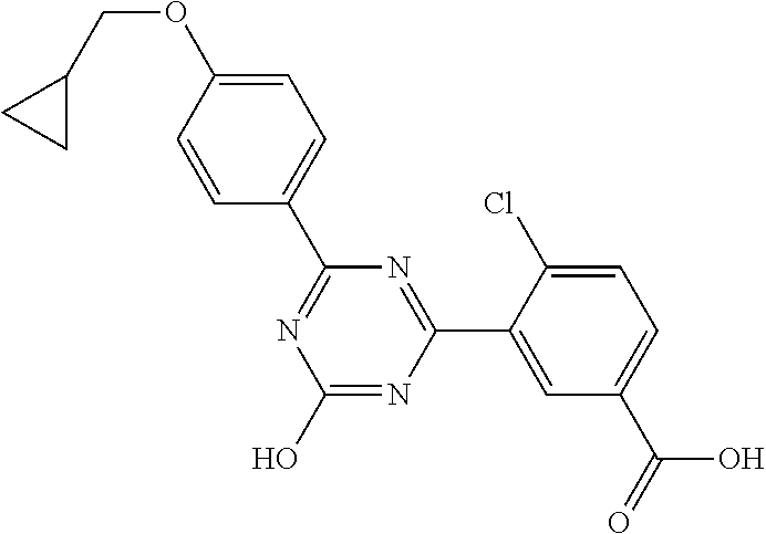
N1=C(C2=CC=C(OCC3CC3)C=C2)N=C(C2=CC(C(O)=O)=CC=C2Cl)N=C1O
